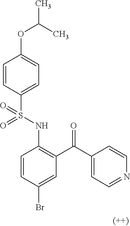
C1=CC(S(NC2=C(C(C3=CC=NC=C3)=O)C=C(Br)C=C2)(=O)=O)=CC=C1OC(C)C
